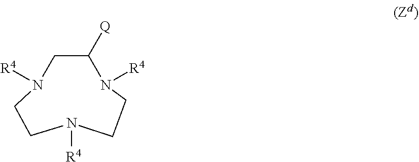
C1C([Q])N([R4])CCN([R4])CCN1[R4]
